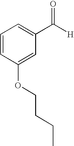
C1=CC=C(C([H])=O)C=C1OCCCC
